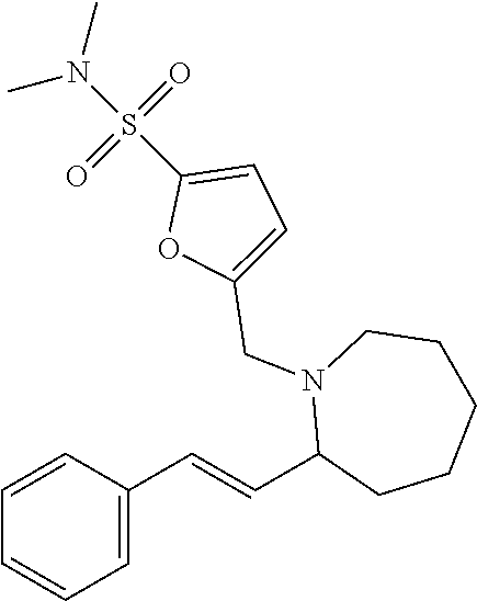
C1=C(C=CC2CCCCCN2CC2=CC=C(S(N(C)C)(=O)=O)O2)C=CC=C1
